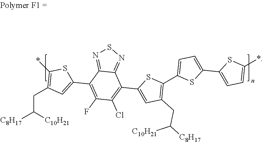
C(C([C10H21])[C8H17])C1=C(*)SC(C2=C(F)C(Cl)=C(C3=CC(CC([C8H17])[C10H21])=C(C4=CC=C(C5=CC=C(*)S5)S4)S3)C3=NSN=C23)=C1
